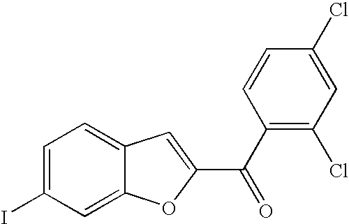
C1=C(I)C=C2C(=C1)C=C(C(C1=C(Cl)C=C(Cl)C=C1)=O)O2
